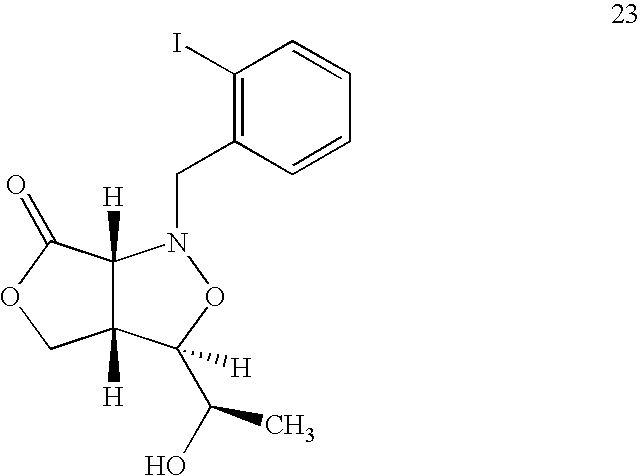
C12([H])C([H])(C(=O)OC1)N(CC1=C(I)C=CC=C1)OC2(C(C)O)[H]
